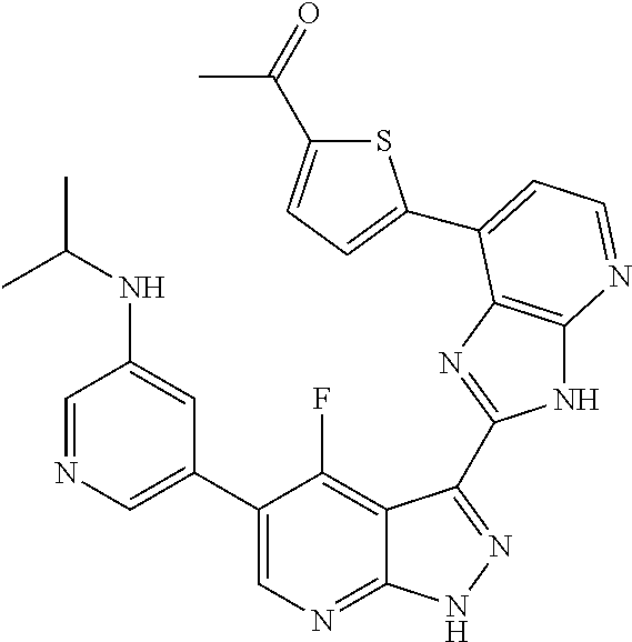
C1=NC=C(C2=CN=C3C(=C2F)C(C2=NC4=C(N2)N=CC=C4C2=CC=C(C(=O)C)S2)=NN3)C=C1NC(C)C
